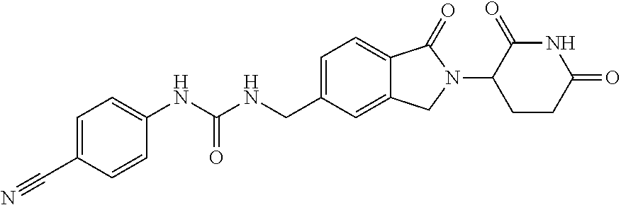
C1=C(C#N)C=CC(NC(NCC2=CC=C3C(=C2)CN(C2CCC(=O)NC2=O)C3=O)=O)=C1
